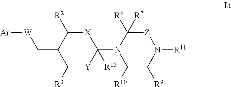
C1(C[W][Ar])C([R3])[Y]C(N2C([R10])C([R9])N([R11])[Z]C2([R6])[R7])([R15])[X]C1[R2]
